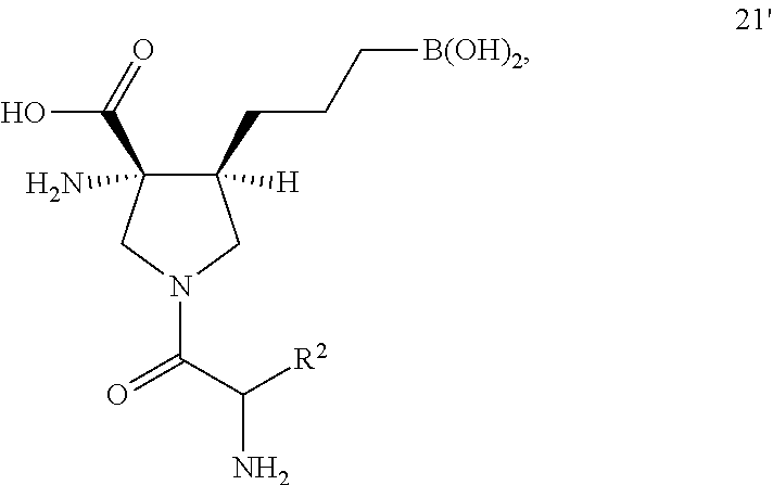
C1(CCC[B(OH)2])([H])C(C(=O)O)(N)CN(C(C([R2])N)=O)C1
